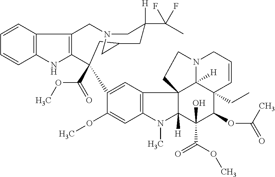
C12=C(NC3=C1CN1CC(C(F)(C)F)([H])CC(CC3(C(=O)OC)C3=CC4=C(N(C)C5([H])C46C4([H])C(CC)(C(OC(=O)C)C5(O)C(OC)=O)C=CCN4CC6)C=C3OC)C1)C=CC=C2
